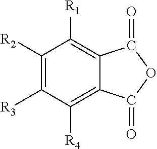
C1([R2])=C([R3])C([R4])=C2C(=C1[R1])C(=O)OC2=O
